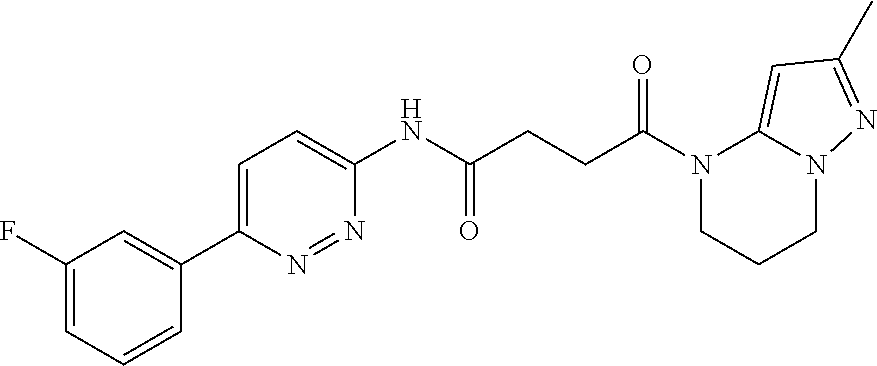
C1(F)=CC=CC(C2=CC=C(NC(CCC(N3CCCN4C3=CC(C)=N4)=O)=O)N=N2)=C1
